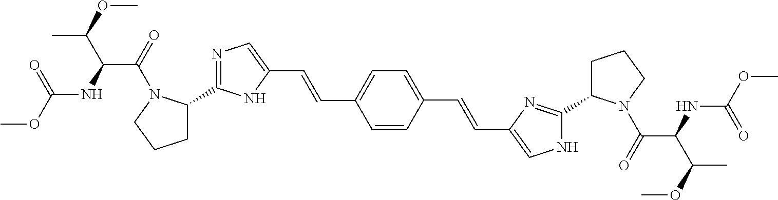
C1C(C2=NC=C(C=CC3=CC=C(C=CC4=CNC(C5CCCN5C(=O)C(NC(OC)=O)C(OC)C)=N4)C=C3)N2)N(C(=O)C(NC(OC)=O)C(OC)C)CC1
